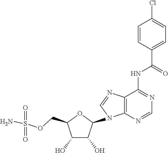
N(C1=NC=NC2=C1N=CN2C1OC(COS(N)(=O)=O)C(O)C1O)C(C1=CC=C(Cl)C=C1)=O
